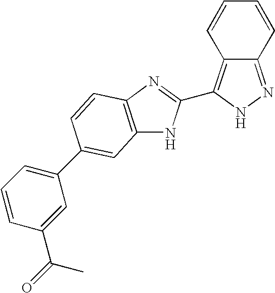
C12=NNC(C3=NC4=C(N3)C=C(C3=CC=CC(C(=O)C)=C3)C=C4)=C1C=CC=C2
